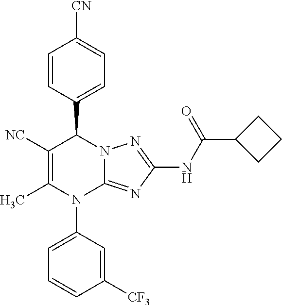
C1=CC(C2C([NC])=C(C)N(C3=CC=CC([CF3])=C3)C3=NC(NC(C4CCC4)=O)=NN23)=CC=C1[CN]
